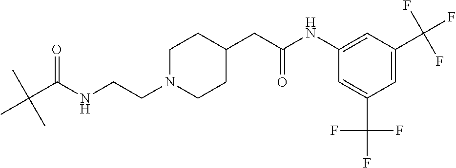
CC(C(NCCN1CCC(CC(NC2=CC(C(F)(F)F)=CC(C(F)(F)F)=C2)=O)CC1)=O)(C)C
